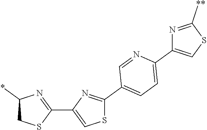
C1(C2=NC(*)CS2)=CSC(C2=CC=C(C3=CSC([**])=N3)N=C2)=N1
